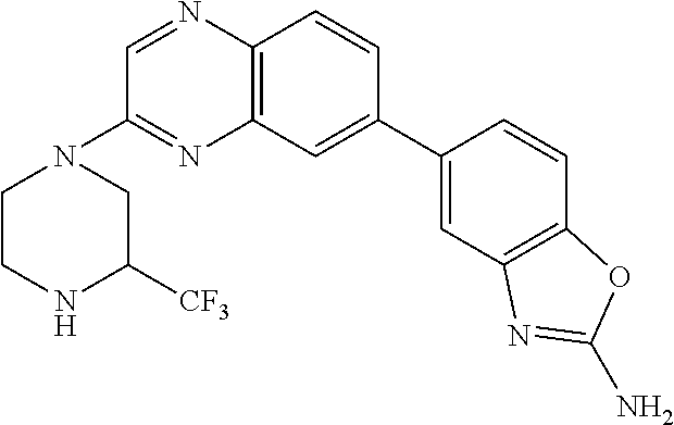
C12=C(C=C(C3=CC4=C(C=C3)OC(N)=N4)C=C1)N=C(N1CCNC([CF3])C1)C=N2
